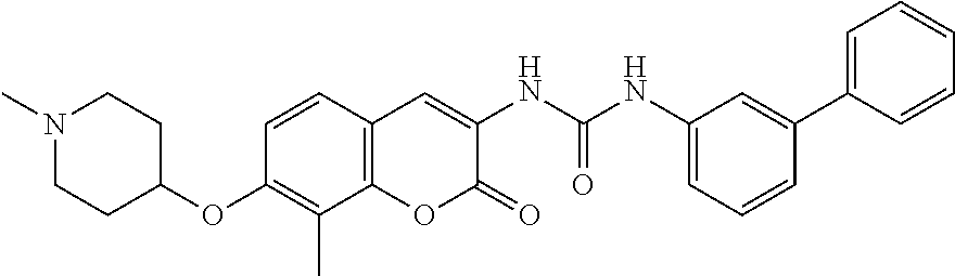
C1=C(C2=CC(NC(NC3=CC4=C(OC3=O)C(C)=C(OC3CCN(C)CC3)C=C4)=O)=CC=C2)C=CC=C1
